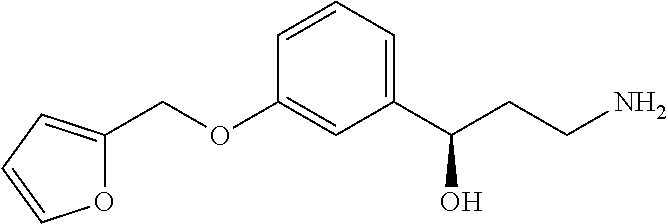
C1=CC(OCC2=CC=CO2)=CC(C(CCN)O)=C1
